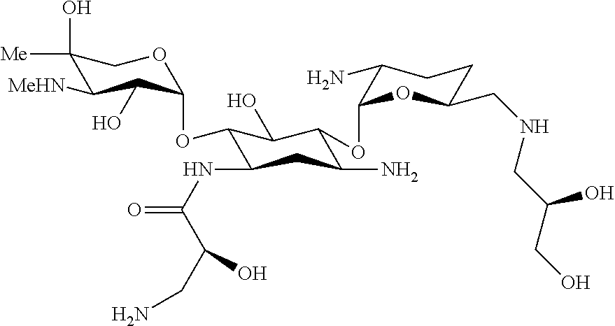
C1(O)([Me])C([MeHN])C(O)C(OC2C(NC(=O)C(CN)O)CC(N)C(OC3C(N)CCC(CNCC(CO)O)O3)C2O)OC1
